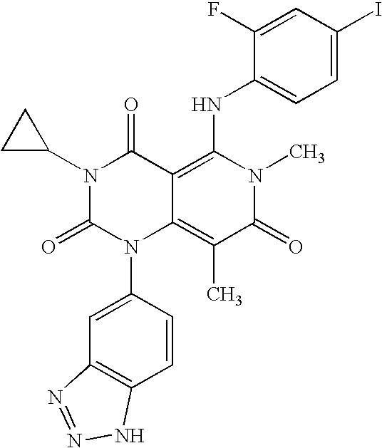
C12=C(C=CC(N3C4=C(C)C(=O)N(C)C(NC5=CC=C(I)C=C5F)=C4C(=O)N(C4CC4)C3=O)=C1)NN=N2
